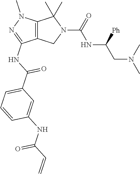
C12=C(CN(C(=O)NC(CN(C)C)[Ph])C1(C)C)C(NC(C1=CC=CC(NC(C=C)=O)=C1)=O)=NN2C
